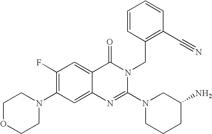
C12=CC(N3CCOCC3)=C(F)C=C1C(=O)N(CC1=C(C#N)C=CC=C1)C(N1CCCC(N)C1)=N2
